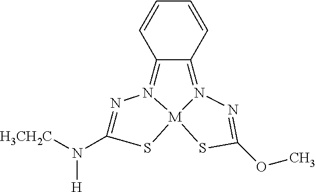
N1=C(N([H3CH2C])[H])S[M]23N1=C1C(=N2N=C(OC)S3)C=CC=C1
